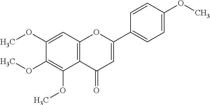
C1(OC)=CC2=C(C(OC)=C1OC)C(=O)C=C(C1=CC=C(OC)C=C1)O2
